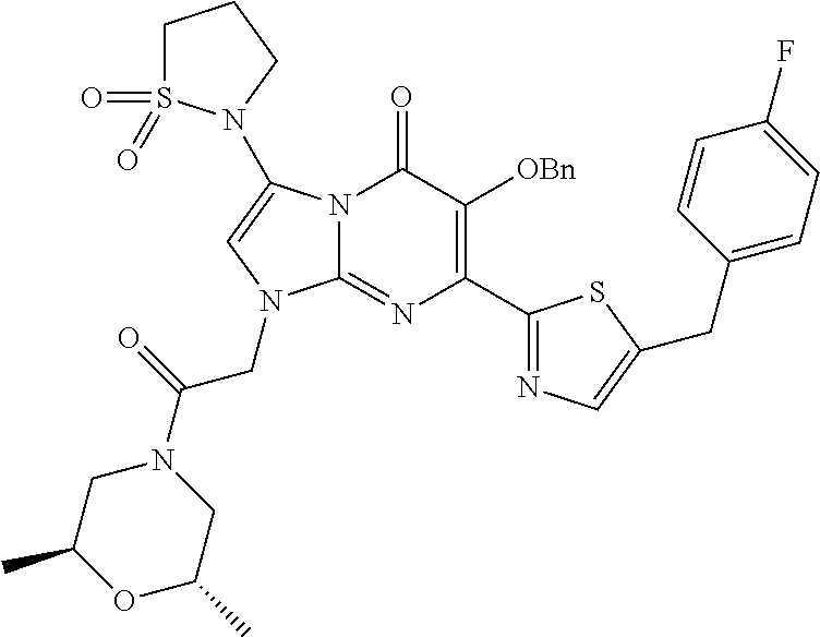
N12C(=NC(C3=NC=C(CC4=CC=C(F)C=C4)S3)=C([OBn])C1=O)N(CC(=O)N1CC(C)OC(C)C1)C=C2N1S(=O)(=O)CCC1
